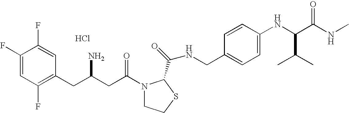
Cl.C1(F)=CC(F)=C(CC(CC(=O)N2CCSC2C(=O)NCC2=CC=C(NC(C(NC)=O)C(C)C)C=C2)N)C=C1F
